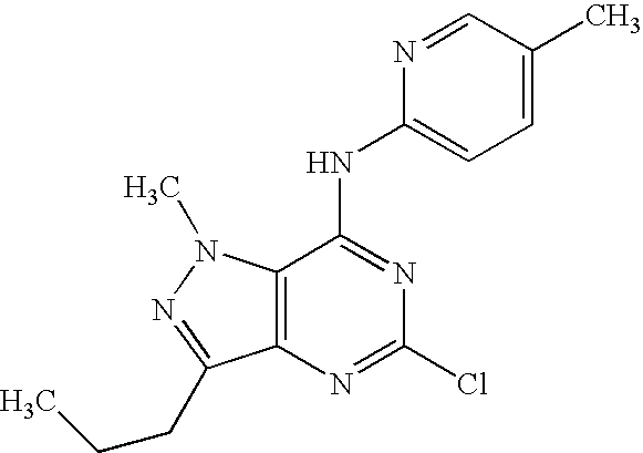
C12=C(N=C(Cl)N=C1NC1=CC=C(C)C=N1)C(CCC)=NN2C
